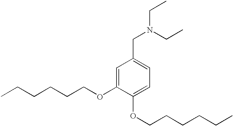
N(CC1=CC=C(OCCCCCC)C(OCCCCCC)=C1)(CC)CC
